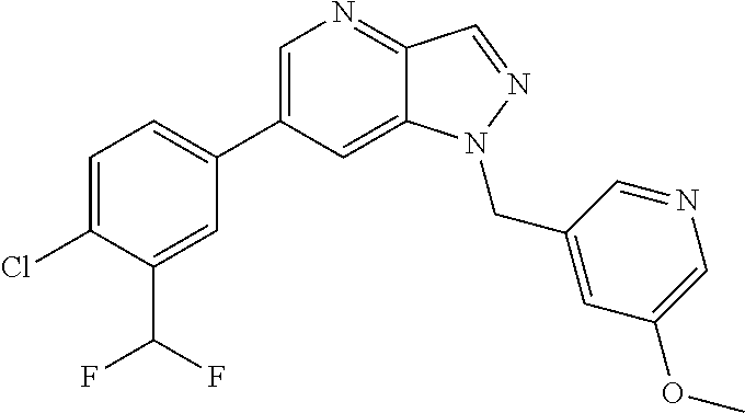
C1=C(C2=CC=C(Cl)C(C(F)F)=C2)C=C2C(=N1)C=NN2CC1=CC(OC)=CN=C1
